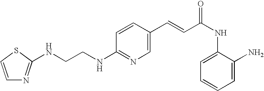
C(NC1=NC=C(C=CC(NC2=CC=CC=C2N)=O)C=C1)CNC1=NC=CS1
